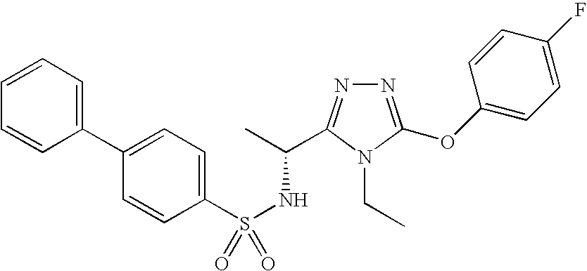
S(NC(C)C1=NN=C(OC2=CC=C(F)C=C2)N1CC)(=O)(C1=CC=C(C2=CC=CC=C2)C=C1)=O
